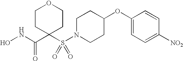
C(=O)(C1(S(N2CCC(OC3=CC=C([NO2])C=C3)CC2)(=O)=O)CCOCC1)NO
